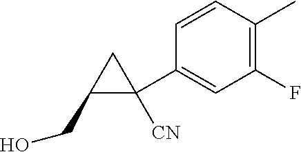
C1=CC(C)=C(F)C=C1C1([CN])CC1CO
